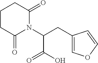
C1CC(=O)N(C(CC2=COC=C2)C(O)=O)C(=O)C1
